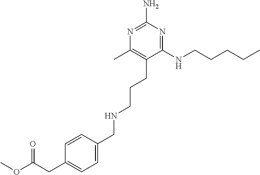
C1=C(CNCCCC2=C(C)N=C(N)N=C2NCCCCC)C=CC(CC(OC)=O)=C1
